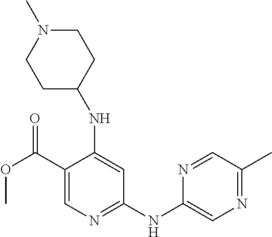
C1(C(OC)=O)=CN=C(NC2=CN=C(C)C=N2)C=C1NC1CCN(C)CC1
